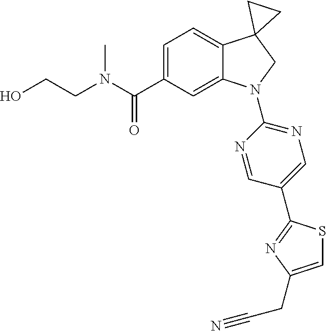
C(C1=CC=C2C(=C1)N(C1=NC=C(C3=NC(CC#N)=CS3)C=N1)CC21CC1)(=O)N(C)CCO
